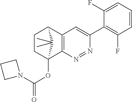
C1CC2(OC(N3CCC3)=O)C3=C(C1C2(C)C)C=C(C1=C(F)C=CC=C1F)N=N3
